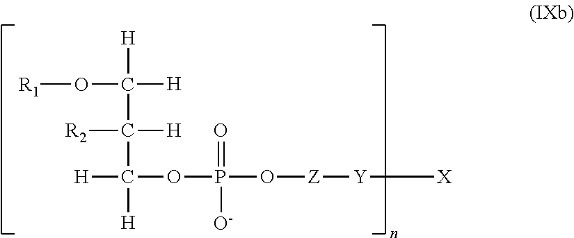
O(C([H])(C([H])([R2])C(OP(=O)(O[Z][Y][X])[O-])([H])[H])[H])[R1]
